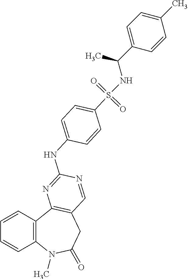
C1=CC2=C(C=C1)N(C)C(=O)CC1=C2N=C(NC2=CC=C(S(=O)(=O)NC(C3=CC=C(C)C=C3)C)C=C2)N=C1
